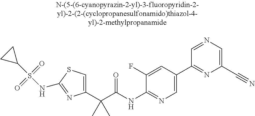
C1(C(C(NC2=NC=C(C3=NC(C#N)=CN=C3)C=C2F)=O)(C)C)=CSC(NS(C2CC2)(=O)=O)=N1
